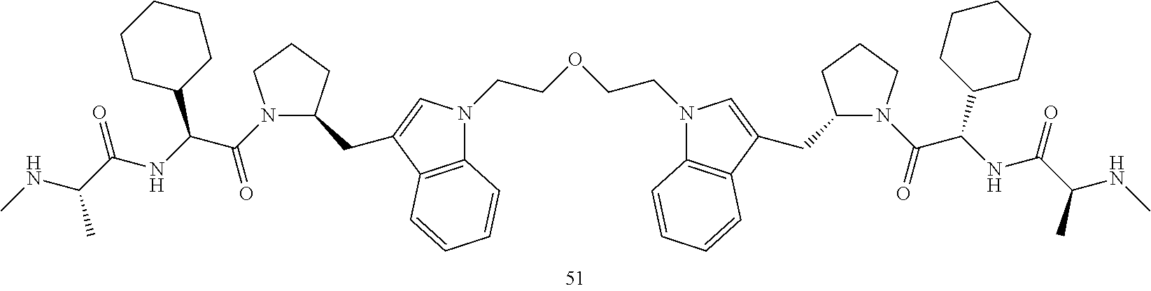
N1(C(C(NC(C(NC)C)=O)C2CCCCC2)=O)C(CC2=CN(CCOCCN3C4=C(C(CC5N(C(C(NC(C(NC)C)=O)C6CCCCC6)=O)CCC5)=C3)C=CC=C4)C3=C2C=CC=C3)CCC1
